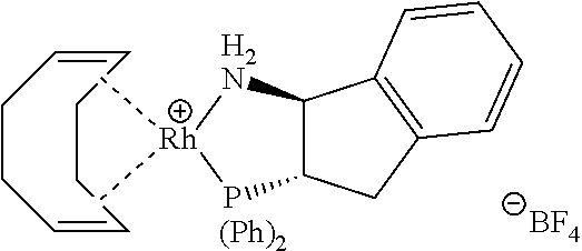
C1=CCCC=CCC1.[BF4].C12C([H2N][Rh](C)(C)P1)C1=C(C2)C=CC=C1.[(Ph)2]
